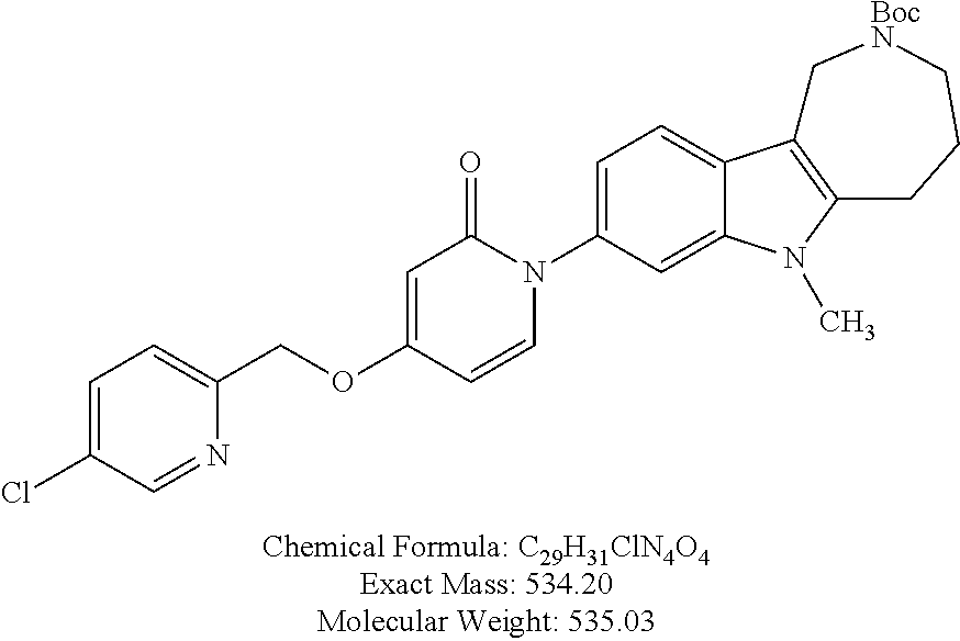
C1=C(Cl)C=NC(COC2=CC(=O)N(C3=CC=C4C(=C3)N(C)C3=C4C[BocN]CCC3)C=C2)=C1
